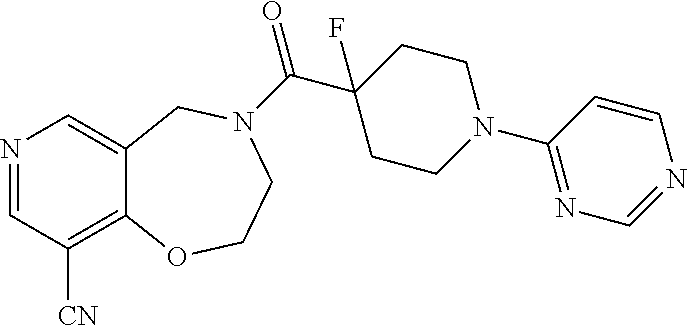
N1=CC([CN])=C2C(=C1)CN(C(C1(F)CCN(C3=NC=NC=C3)CC1)=O)CCO2
